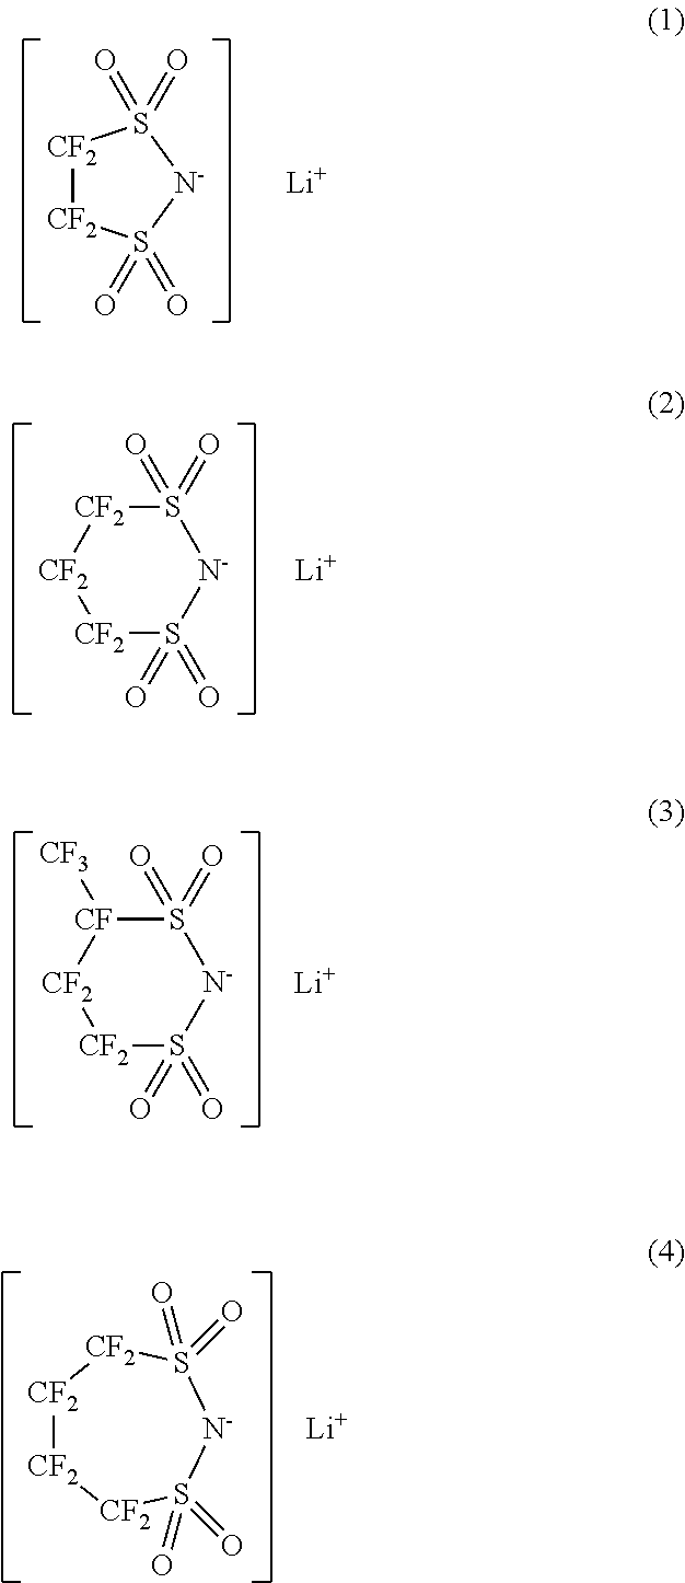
[CF2]1[CF2]S(=O)(=O)[N-]S1(=O)=O.[Li].[CF2]1S(=O)(=O)[N-]S(=O)(=O)[CF2][CF2]1.[Li].[CF2]1S(=O)(=O)[N-]S(=O)(=O)[CF]([CF3])[CF2]1.[Li].[CF2]1[CF2][CF2]S(=O)(=O)[N-]S(=O)(=O)[CF2]1.[Li]
